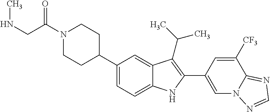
C(N1CCC(C2=CC=C3C(=C2)C(C(C)C)=C(C2=CN4C(=NC=N4)C([CF3])=C2)N3)CC1)(CNC)=O
